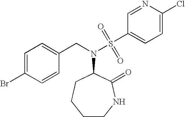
BrC1=CC=C(CN(C2CCCCNC2=O)S(C2=CC=C(Cl)N=C2)(=O)=O)C=C1
